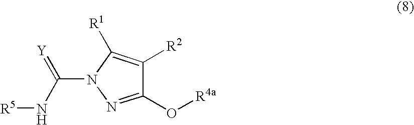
C1(O[R4a])=NN(C(=[Y])N[R5])C([R1])=C1[R2]
